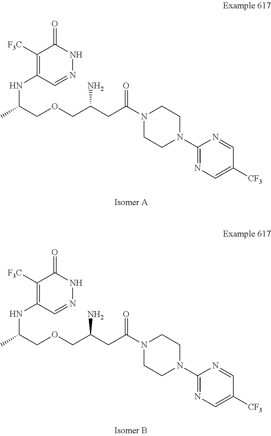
C1([F3C])=C(NC(C)COCC(CC(N2CCN(C3=NC=C([CF3])C=N3)CC2)=O)N)C=NNC1=O.C1([F3C])=C(NC(C)COCC(CC(N2CCN(C3=NC=C([CF3])C=N3)CC2)=O)N)C=NNC1=O
